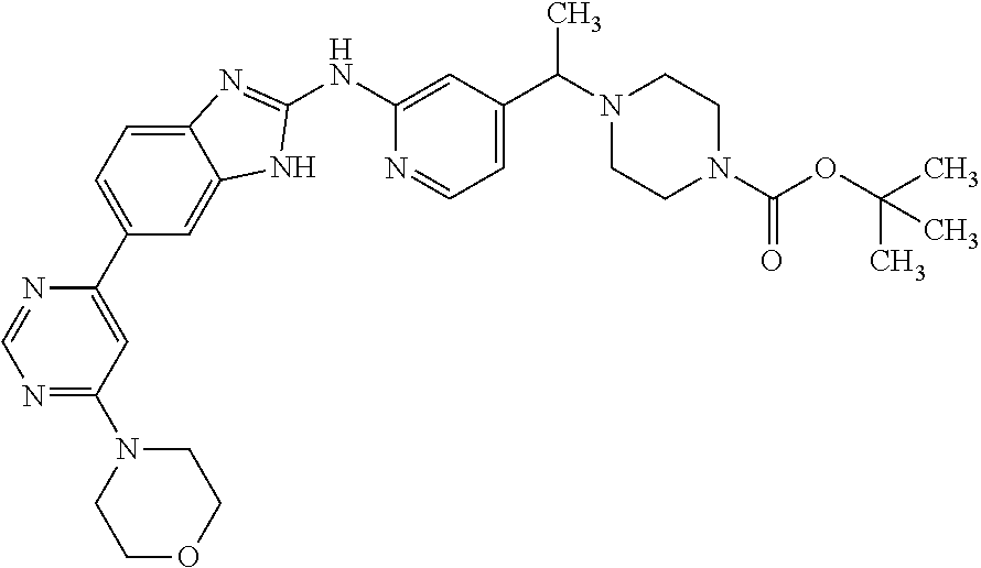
C12=CC=C(C3=CC(N4CCOCC4)=NC=N3)C=C1NC(NC1=CC(C(N3CCN(C(OC(C)(C)C)=O)CC3)C)=CC=N1)=N2
